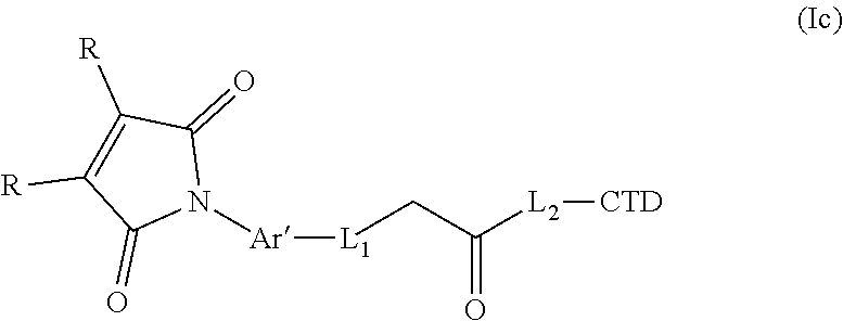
[Ar](N1C(=O)C([R])=C([R])C1=O)[L1]CC(=O)[L2][CTD]
